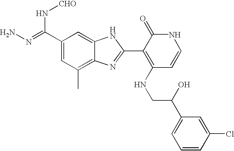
C(C1=CC(C)=C2C(=C1)NC(C1=C(NCC(O)C3=CC=CC(Cl)=C3)C=CNC1=O)=N2)(N[CHO])=NN
